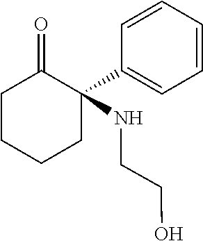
N(CCO)C1(C2=CC=CC=C2)C(=O)CCCC1
